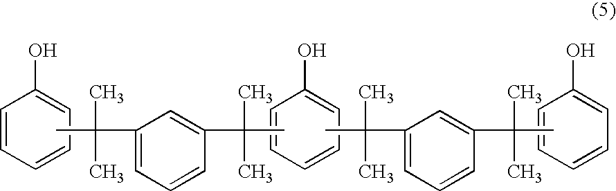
C1=CC=CC=C1O.C1=CC=CC=C1O.CC(C1=CC=CC(C(C)(C)C)=C1)(C)C.C1=CC=CC=C1O.CC(C1=CC=CC(C(C)(C)C)=C1)(C)C
